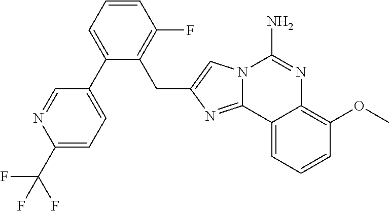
C1=CC(F)=C(CC2=CN3C(=N2)C2=CC=CC(OC)=C2N=C3N)C(C2=CC=C(C(F)(F)F)N=C2)=C1
